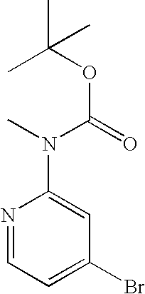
BrC1=CC=NC(N(C(OC(C)(C)C)=O)C)=C1
